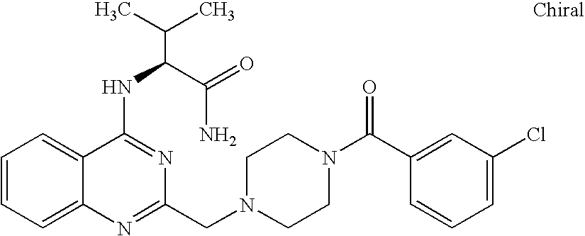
C1=CC=C2C(=C1)C(NC(C(N)=O)C(C)C)=NC(CN1CCN(C(C3=CC(Cl)=CC=C3)=O)CC1)=N2
